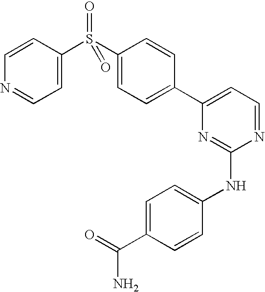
C1=NC=CC(S(C2=CC=C(C3=CC=NC(NC4=CC=C(C(N)=O)C=C4)=N3)C=C2)(=O)=O)=C1
